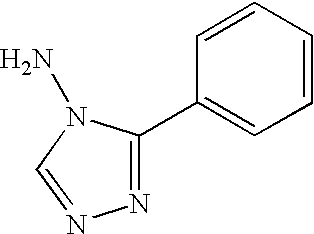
N1=C(C2=CC=CC=C2)N(N)C=N1
